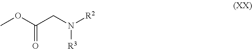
COC(CN([R2])[R3])=O
